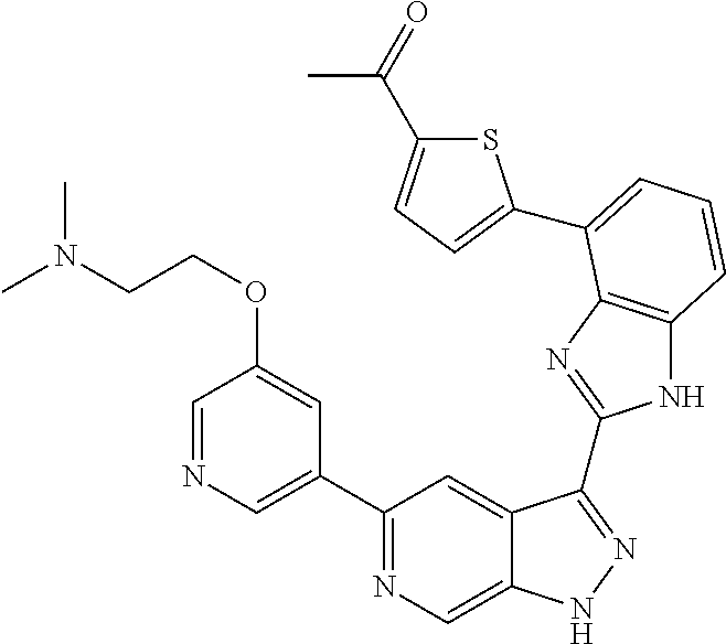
C1(C2=NC=C3C(=C2)C(C2=NC4=C(N2)C=CC=C4C2=CC=C(C(=O)C)S2)=NN3)=CN=CC(OCCN(C)C)=C1
